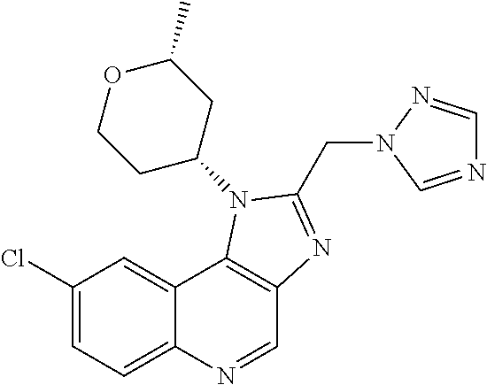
C1(Cl)=CC=C2C(=C1)C1=C(C=N2)N=C(CN2C=NC=N2)N1C1CC(C)OCC1
